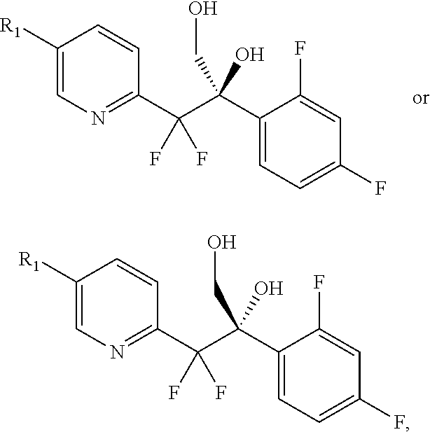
C1=C([R1])C=CC(C(C(C2=CC=C(F)C=C2F)(CO)O)(F)F)=N1.C1=C([R1])C=CC(C(C(C2=CC=C(F)C=C2F)(CO)O)(F)F)=N1
